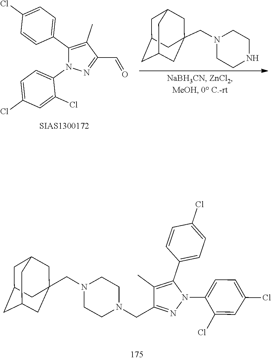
C1(C2=CC=C(Cl)C=C2)=C(C)C(C=O)=NN1C1=CC=C(Cl)C=C1Cl.C1C2CC3CC(CN4CCNCC4)(CC1C3)C2.C1C2CC3CC(CN4CCN(CC5=NN(C6=CC=C(Cl)C=C6Cl)C(C6=CC=C(Cl)C=C6)=C5C)CC4)(CC1C3)C2
